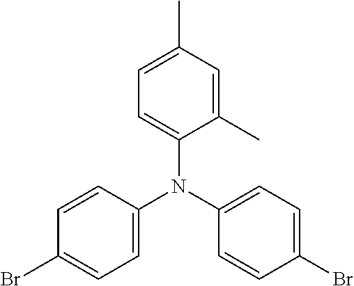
C1(C)=CC=C(N(C2=CC=C(Br)C=C2)C2=CC=C(Br)C=C2)C(C)=C1
